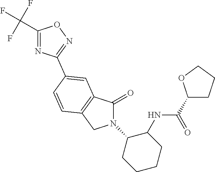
C1(=O)N(C2CCCCC2NC(C2CCCO2)=O)CC2=C1C=C(C1=NOC(C(F)(F)F)=N1)C=C2
